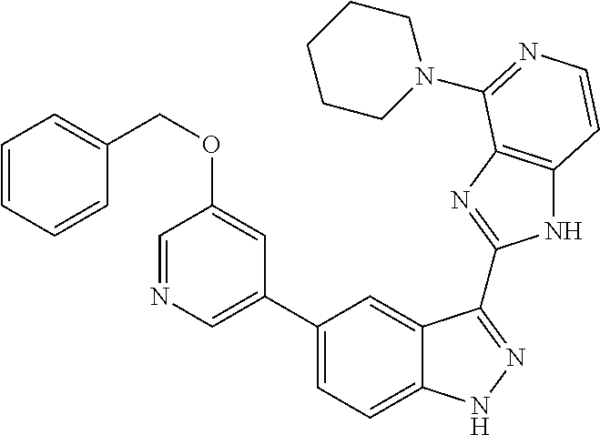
C1(C2=CN=CC(OCC3=CC=CC=C3)=C2)=CC=C2C(=C1)C(C1=NC3=C(N1)C=CN=C3N1CCCCC1)=NN2
